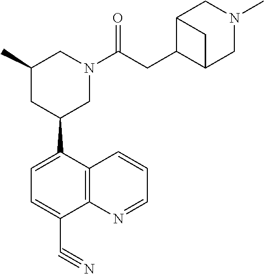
C1(C)CC(C2=CC=C(C#N)C3=C2C=CC=N3)CN(C(CC2C3CN(C)CC2C3)=O)C1
